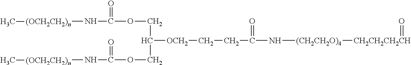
C(=O)(N[(OCH2CH2)n]C)OCC([OCH2]CCC(=O)N[(CH2CH2O)4][CH2CH2CH2CH]=O)COC(=O)N[(OCH2CH2)n]C
